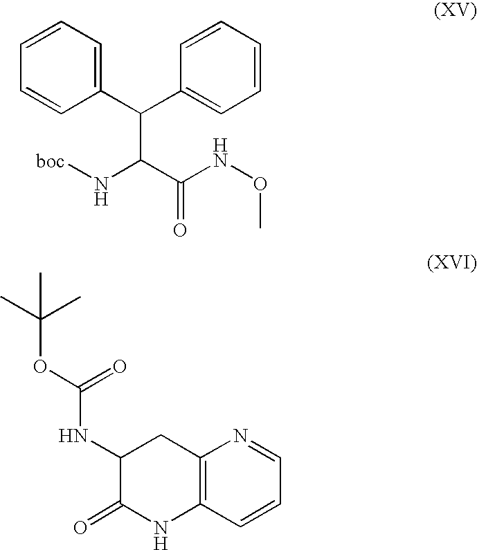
C1(C(C2=CC=CC=C2)C(C(NOC)=O)N[boc])=CC=CC=C1.C12=C(C=CC=N1)NC(=O)C(NC(OC(C)(C)C)=O)C2
